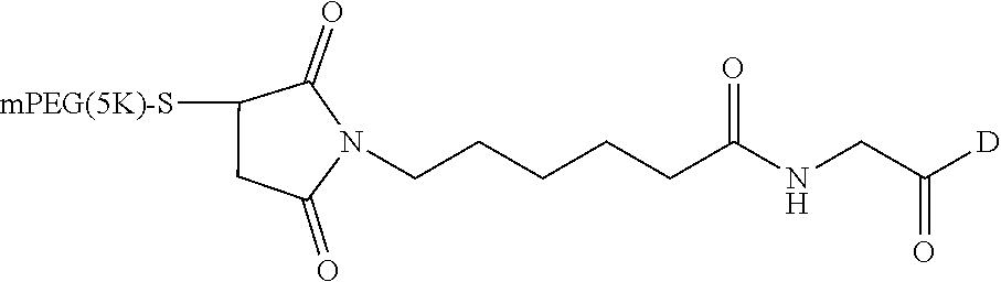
C1([mPEG(5K)-S])CC(=O)N(CCCCCC(NCC([D])=O)=O)C1=O
